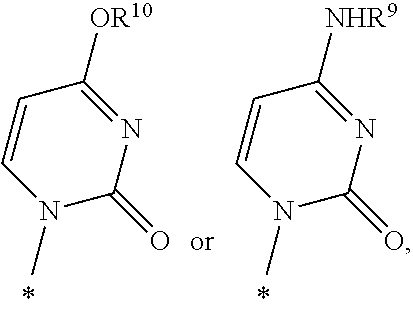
N1(C)C(=O)N=C([OR10])C=C1.N1(C)C(=O)N=C([NHR9])C=C1
